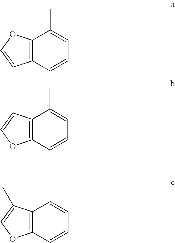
C12=C(C=CC=C1C)C=CO2.C12=C(C=CC=C1C)OC=C2.C12=C(C=CC=C1)OC=C2C
